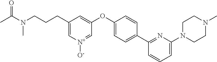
C1(CCCN(C(C)=O)C)=C[N+]([O-])=CC(OC2=CC=C(C3=NC(N4CCN(C)CC4)=CC=C3)C=C2)=C1
